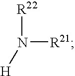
N([R22])([R21])[H]
